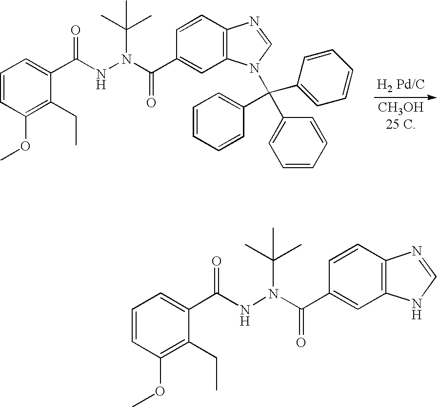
C1=CC(OC)=C(CC)C(C(NN(C(=O)C2=CC3=C(C=C2)N=CN3C(C2=CC=CC=C2)(C2=CC=CC=C2)C2=CC=CC=C2)C(C)(C)C)=O)=C1.C1=CC(OC)=C(CC)C(C(NN(C(=O)C2=CC3=C(C=C2)N=CN3)C(C)(C)C)=O)=C1
